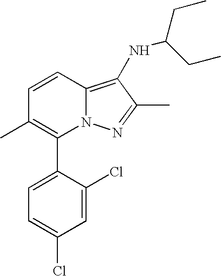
C1=CC2=C(NC(CC)CC)C(C)=NN2C(C2=CC=C(Cl)C=C2Cl)=C1C
